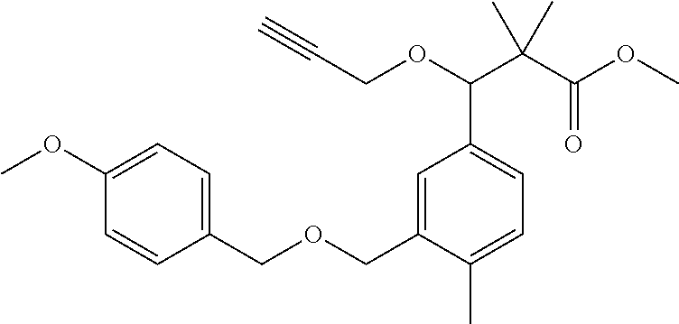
C1=C(COCC2=CC=C(OC)C=C2)C(C)=CC=C1C(OCC#C)C(C(=O)OC)(C)C
